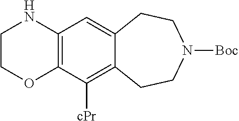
C12=C(C=C3C(=C1[cPr])CCN([Boc])CC3)NCCO2
